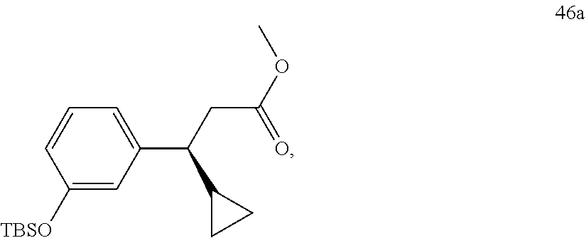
C1([TBSO])=CC(C(CC(OC)=O)C2CC2)=CC=C1
